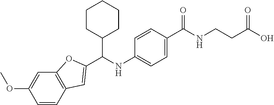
C1=CC2=C(C=C1OC)OC(C(NC1=CC=C(C(NCCC(O)=O)=O)C=C1)C1CCCCC1)=C2
